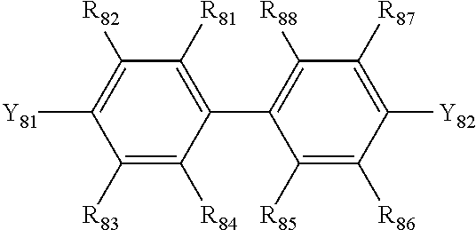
C1(C2=C([R88])C([R87])=C([Y82])C([R86])=C2[R85])=C([R81])C([R82])=C([Y81])C([R83])=C1[R84]
